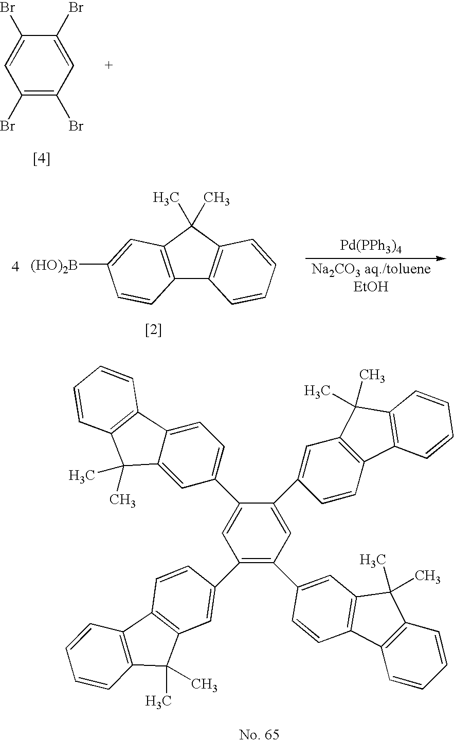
[Pd(PPh3)4].C12=C(C(C)(C)C3=C1C=CC=C3)C=C([(HO)2B])C=C2.C1(Br)=C(Br)C=C(Br)C(Br)=C1.C1=C(C2=CC3=C(C=C2)C2=C(C3(C)C)C=CC=C2)C(C2=CC=C3C(=C2)C(C)(C)C2=C3C=CC=C2)=CC(C2=CC3=C(C=C2)C2=C(C3(C)C)C=CC=C2)=C1C1=CC2=C(C=C1)C1=C(C2(C)C)C=CC=C1
